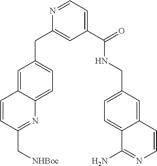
N1=CC=C(C(=O)NCC2=CC=C3C(=C2)C=CN=C3N)C=C1CC1=CC=C2C(=C1)C=CC(C[NHBoc])=N2
